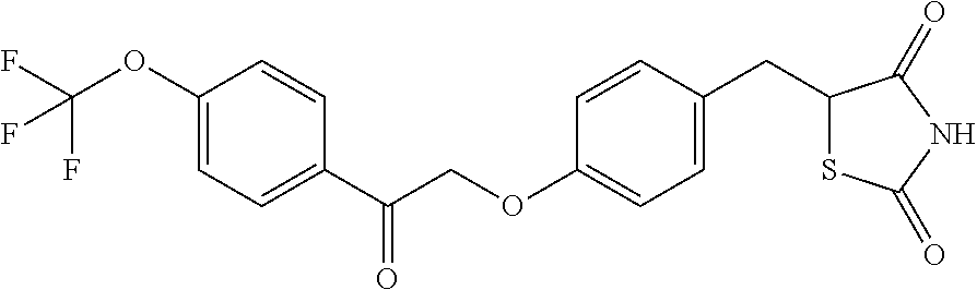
C1(CC2=CC=C(OCC(C3=CC=C(OC(F)(F)F)C=C3)=O)C=C2)SC(=O)NC1=O
